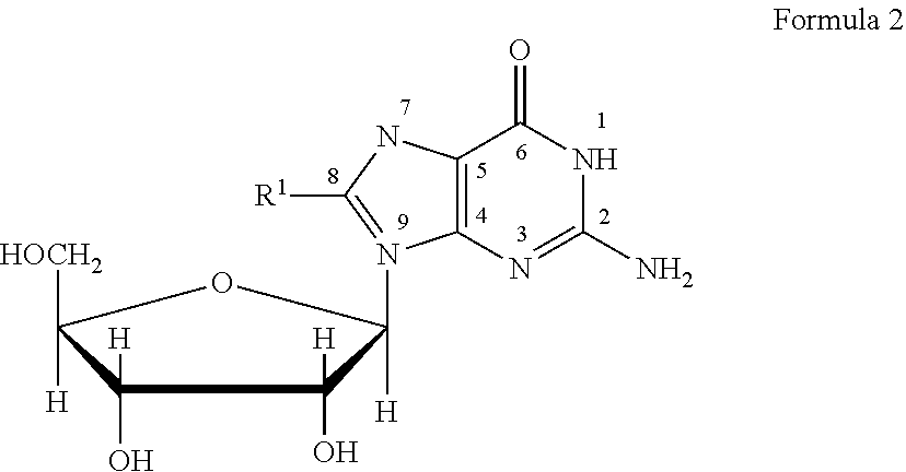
N1C(N)=NC2=C(C1=O)NC([R1])=N2C1([H])C(O)([H])C(O)([H])C([H])([HOCH2])O1
